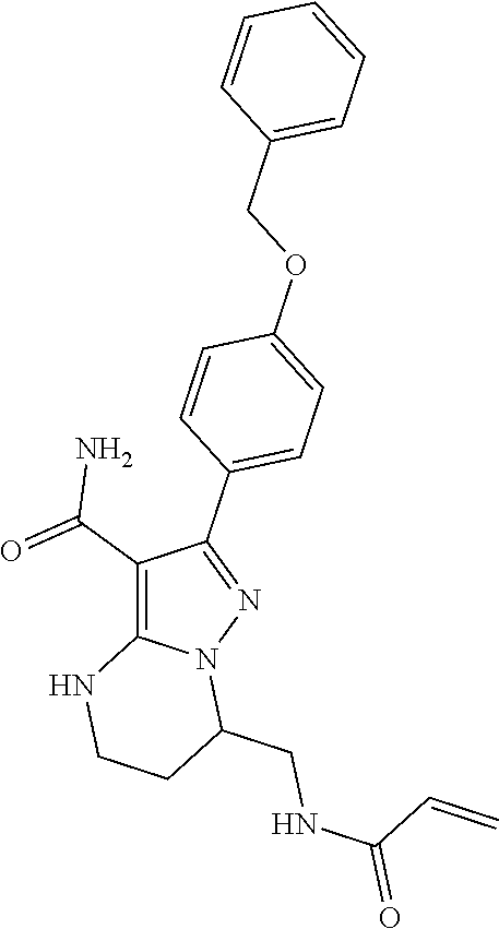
C1(C(=O)N)=C2N(N=C1C1=CC=C(OCC3=CC=CC=C3)C=C1)C(CNC(=O)C=C)CCN2
